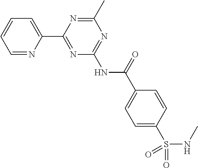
C1=NC(C2=NC(NC(C3=CC=C(S(NC)(=O)=O)C=C3)=O)=NC(C)=N2)=CC=C1
